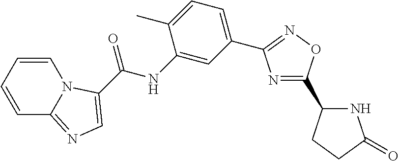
N1=C(C2NC(=O)CC2)ON=C1C1=CC=C(C)C(NC(=O)C2=CN=C3C=CC=CN32)=C1
